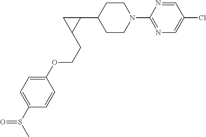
C1CN(C2=NC=C(Cl)C=N2)CCC1C1CC1CCOC1=CC=C(S(C)=O)C=C1
